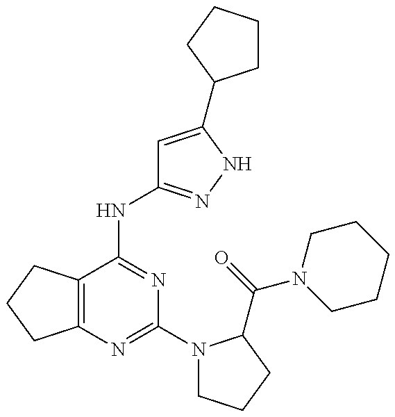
C12=C(C(NC3=NNC(C4CCCC4)=C3)=NC(N3CCCC3C(=O)N3CCCCC3)=N1)CCC2
